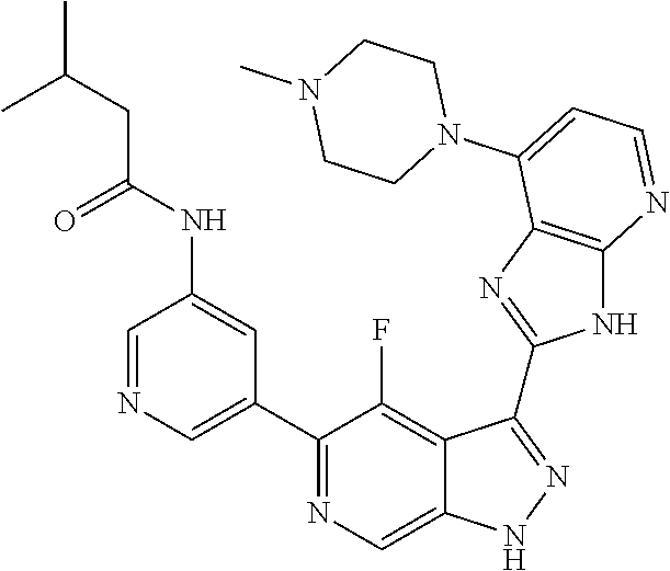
C1=NC=C(C2=NC=C3C(=C2F)C(C2=NC4=C(N2)N=CC=C4N2CCN(C)CC2)=NN3)C=C1NC(CC(C)C)=O
